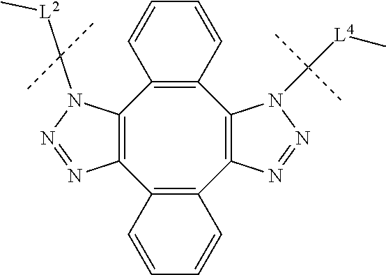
C12=C(C3=C(C4=C(C5=C1N=NN5C([L2]C)(C)C)C=CC=C4)N(C([L4]C)(C)C)N=N3)C=CC=C2
